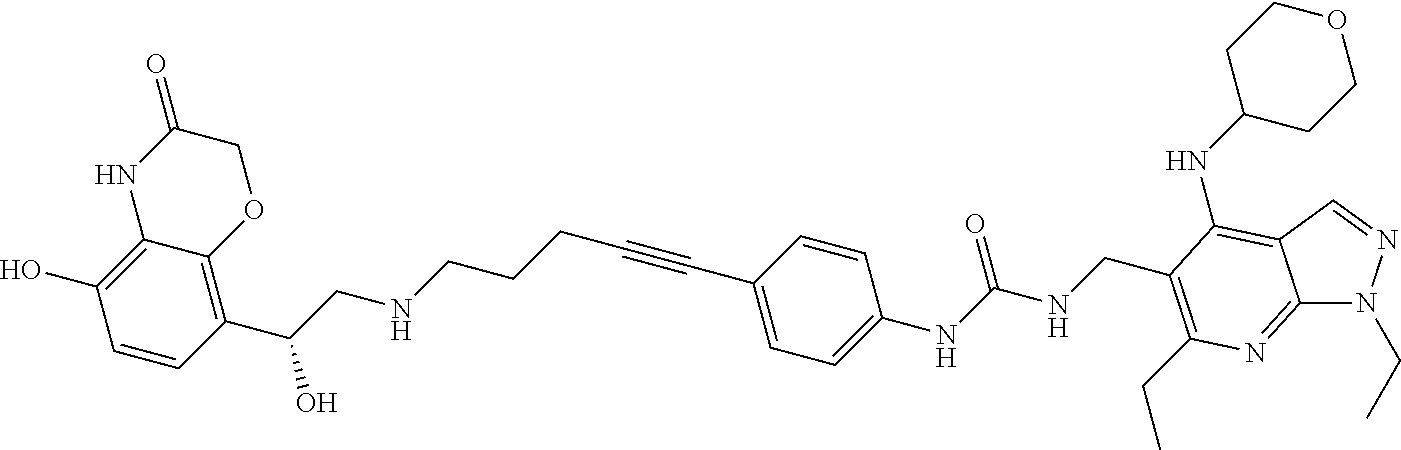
C1=CC(C(CNCCCC#CC2=CC=C(NC(NCC3=C(CC)N=C4N(CC)N=CC4=C3NC3CCOCC3)=O)C=C2)O)=C2C(=C1O)NC(=O)CO2
